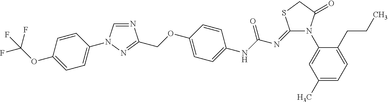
N1=CN(C2=CC=C(OC(F)(F)F)C=C2)N=C1COC1=CC=C(NC(N=C2N(C3=CC(C)=CC=C3CCC)C(=O)CS2)=O)C=C1
